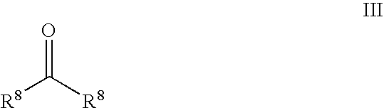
[R8]C([R8])=O
